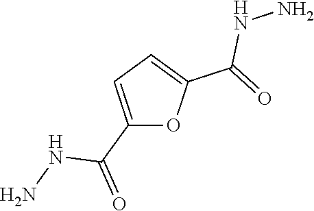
C1(C(NN)=O)=CC=C(C(NN)=O)O1
